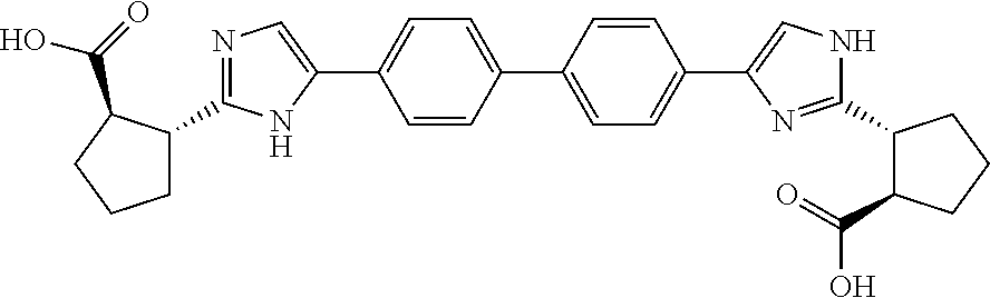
C1=C(C2=CNC(C3C(C(=O)O)CCC3)=N2)C=CC(C2=CC=C(C3=CN=C(C4CCCC4C(O)=O)N3)C=C2)=C1
